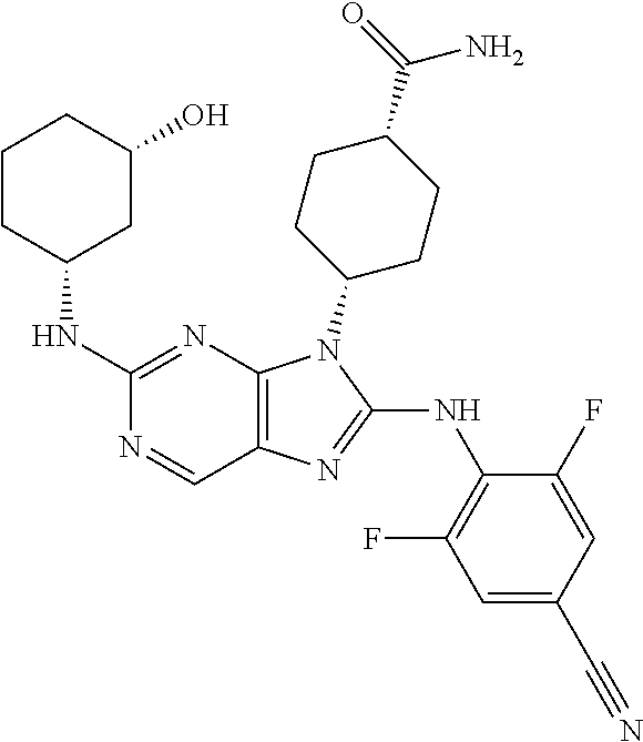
C1(NC2CC(O)CCC2)=NC2=C(C=N1)N=C(NC1=C(F)C=C(C#N)C=C1F)N2C1CCC(C(=O)N)CC1
